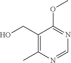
C1(CO)=C(C)N=CN=C1OC
